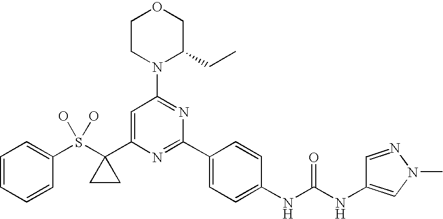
C1CN(C2=NC(C3=CC=C(NC(NC4=CN(C)N=C4)=O)C=C3)=NC(C3(S(C4=CC=CC=C4)(O)O)CC3)=C2)C(CC)CO1
